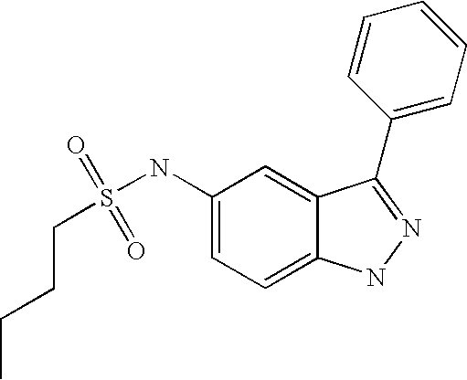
S(=O)(=O)(NC1=CC=C2C(=C1)C(C1=CC=CC=C1)=NN2)CCCC
